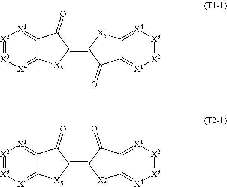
C12=[X1][X2]=[X3][X4]=C1[X5]C(=C1C(=O)C3=[X1][X2]=[X3][X4]=C3[X5]1)C2=O.C12=[X1][X2]=[X3][X4]=C1[X5]C(=C1[X5]C3=[X4][X3]=[X2][X1]=C3C1=O)C2=O
